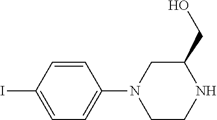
C1=C(N2CCNC(CO)C2)C=CC(I)=C1
